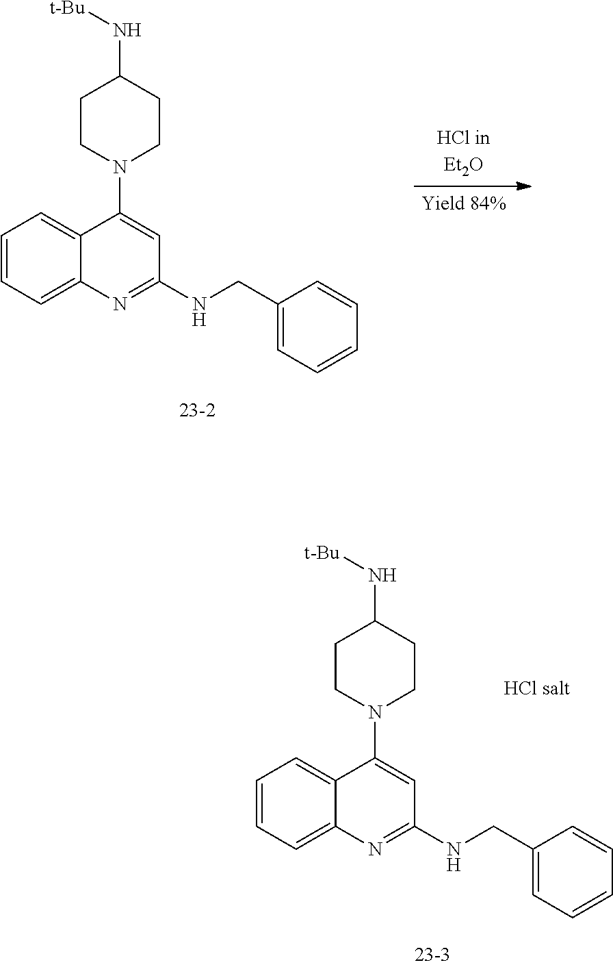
C1=CC=C2C(=C1)C(N1CCC(N[t-Bu])CC1)=CC(NCC1=CC=CC=C1)=N2.C1=CC=C2C(=C1)C(N1CCC(N[t-Bu])CC1)=CC(NCC1=CC=CC=C1)=N2
